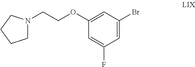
O(C1=CC(Br)=CC(F)=C1)CCN1CCCC1
